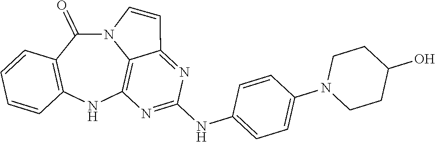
N12C(=O)C3=C(NC4=C1C(=NC(NC1=CC=C(N5CCC(O)CC5)C=C1)=N4)C=C2)C=CC=C3
